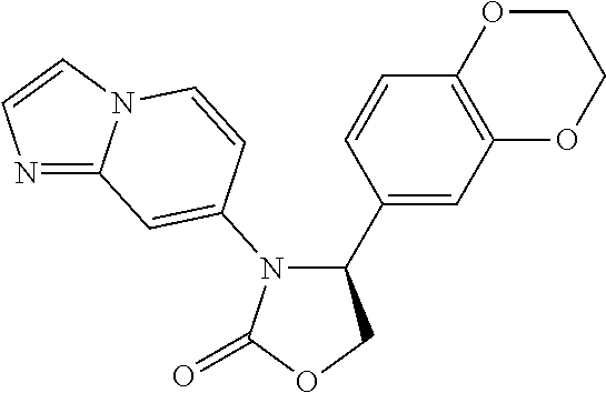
C1(C2=CC3=C(C=C2)OCCO3)COC(=O)N1C1=CC2=NC=CN2C=C1
